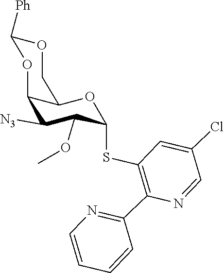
O(C1C(SC2=C(C3=NC=CC=C3)N=CC(Cl)=C2)OC2C(OC([Ph])OC2)C1[N3])C
